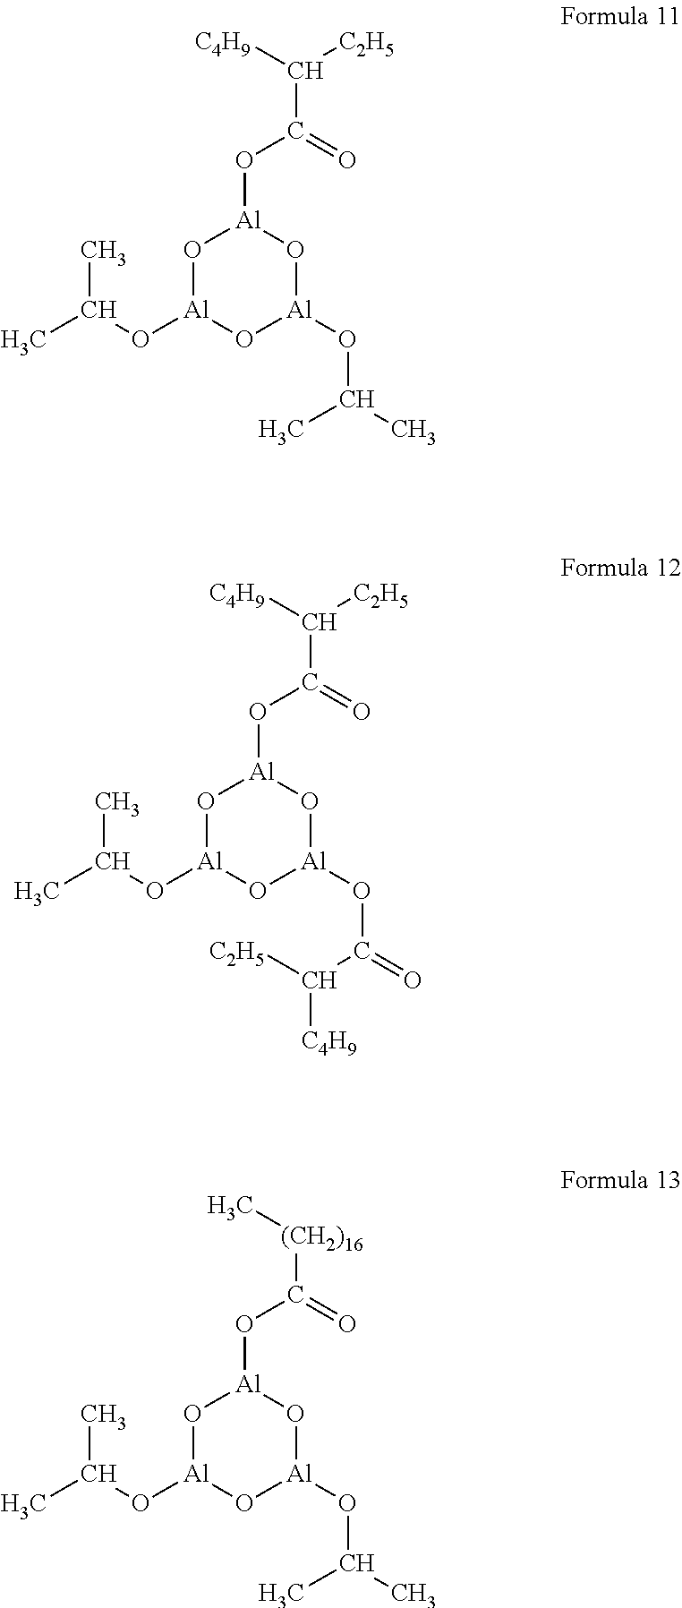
O([Al]1O[Al](OC(C)C)O[Al](OC(C)C)O1)C(C([C4H9])[C2H5])=O.O([Al]1O[Al](OC(C)C)O[Al](OC(=O)C([C2H5])[C4H9])O1)C(C([C4H9])[C2H5])=O.O([Al]1O[Al](OC(C)C)O[Al](OC(C)C)O1)C([(CH2)16]C)=O
